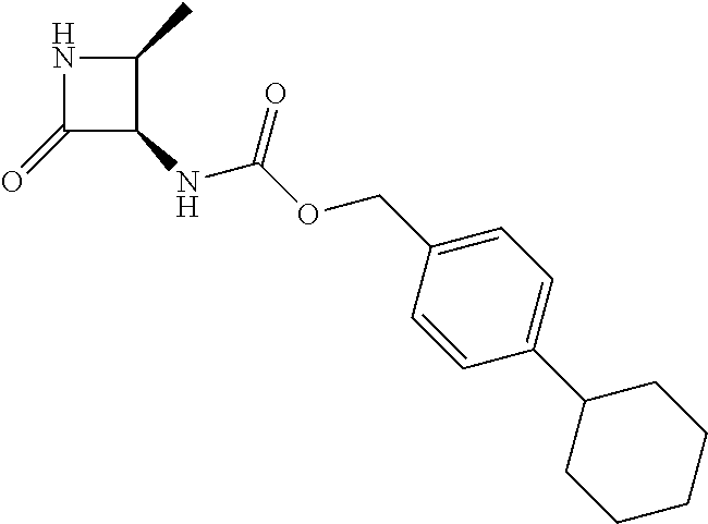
C1(=O)C(NC(OCC2=CC=C(C3CCCCC3)C=C2)=O)C(C)N1
